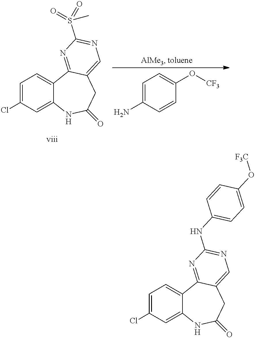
C1=C(Cl)C=C2C(=C1)C1=NC(NC3=CC=C(O[F3C])C=C3)=NC=C1CC(=O)N2.C1=C(Cl)C=C2C(=C1)C1=NC(S(=O)(=O)C)=NC=C1CC(=O)N2.C1=C(N)C=CC(O[CF3])=C1
